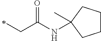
C(C(NC1(C)CCCC1)=O)C
